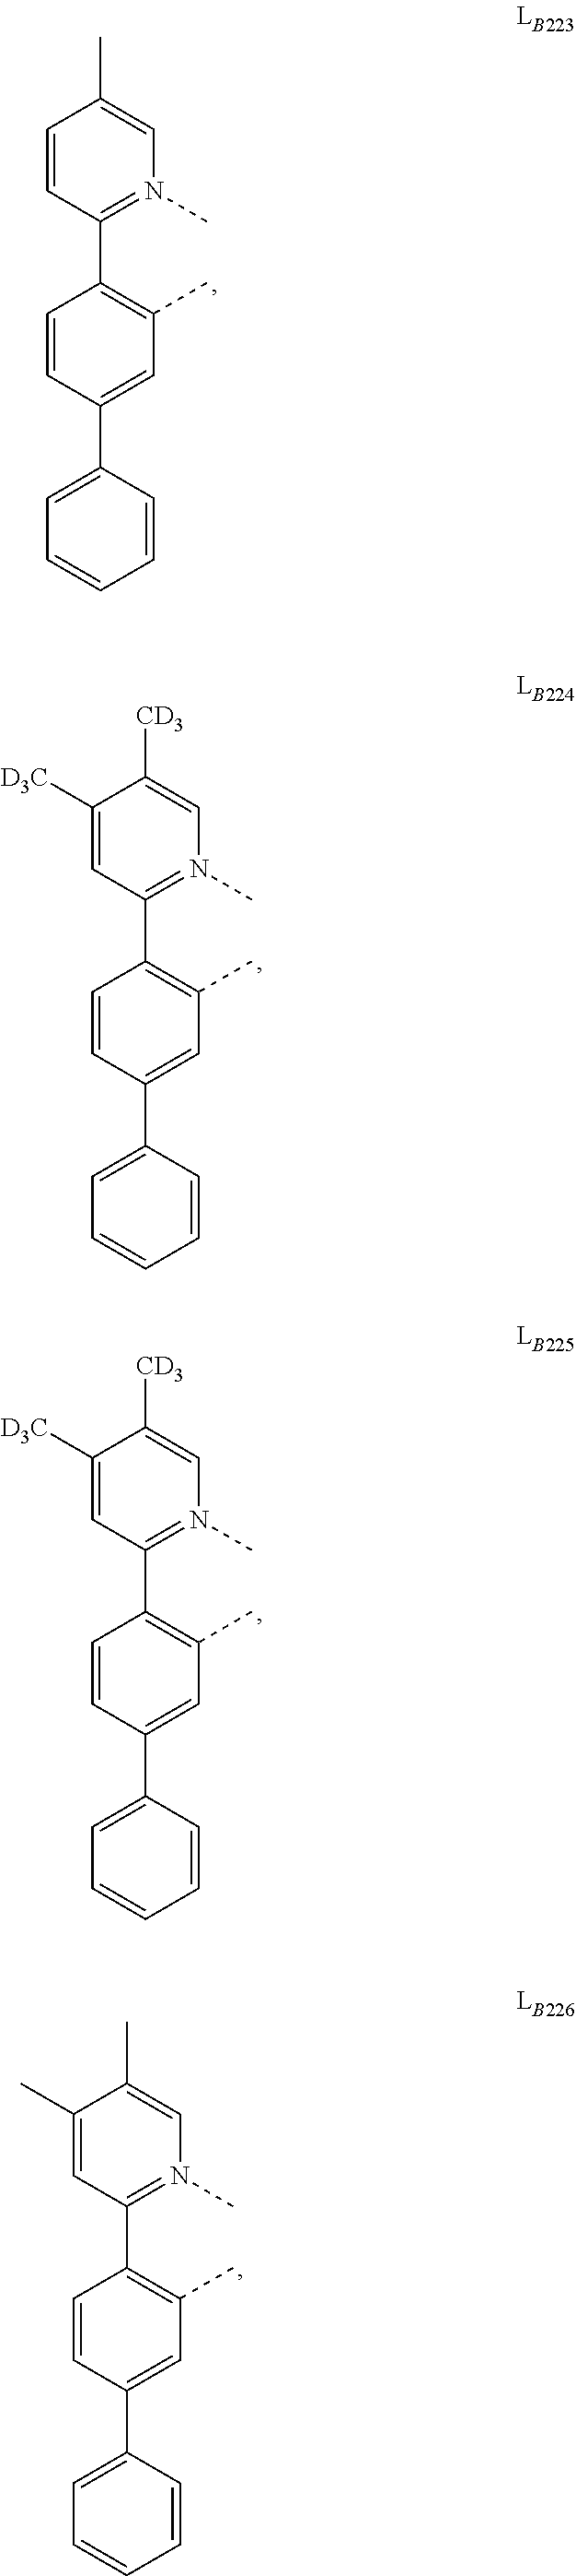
C1(C)=CN(C)=C(C2=C(C)C=C(C3=CC=CC=C3)C=C2)C=C1.C1([CD3])=CN(C)=C(C2=C(C)C=C(C3=CC=CC=C3)C=C2)C=C1[D3C].C1([CD3])=CN(C)=C(C2=C(C)C=C(C3=CC=CC=C3)C=C2)C=C1[D3C].C1(C)=CN(C)=C(C2=C(C)C=C(C3=CC=CC=C3)C=C2)C=C1C
